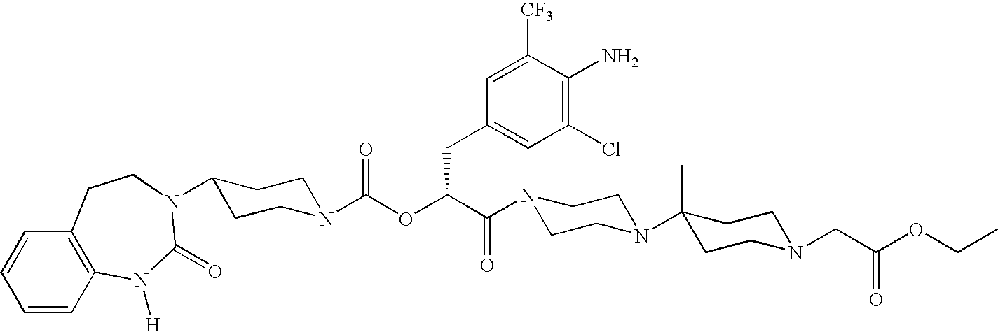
N1(C(C(OC(N2CCC(N3C(=O)N([H])C4=C(C=CC=C4)CC3)CC2)=O)CC2=CC(Cl)=C(N)C([CF3])=C2)=O)CCN(C2(C)CCN(CC(OCC)=O)CC2)CC1
